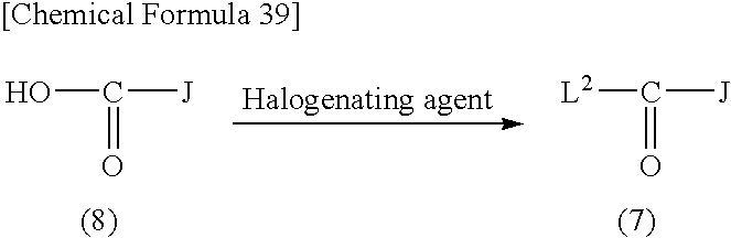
OC([J])=O.[L2]C([J])=O
